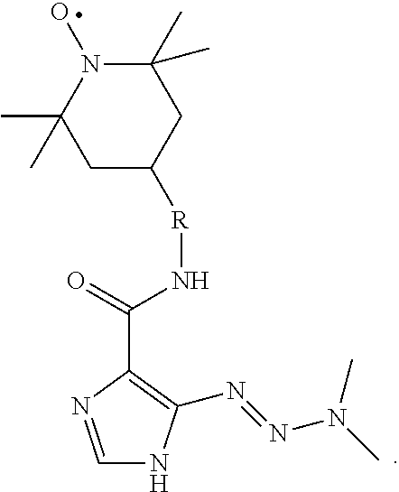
C(C1=C(N=NN(C)C)NC=N1)(N[R]C1CC(C)(C)N(O)C(C)(C)C1)=O
